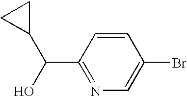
C1=CC(C(O)C2CC2)=NC=C1Br
